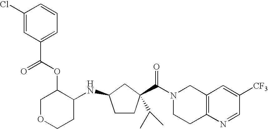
N1(C(=O)C2(C(C)C)CCC(NC3C(OC(C4=CC=CC(Cl)=C4)=O)COCC3)C2)CCC2=C(C1)C=C([CF3])C=N2
